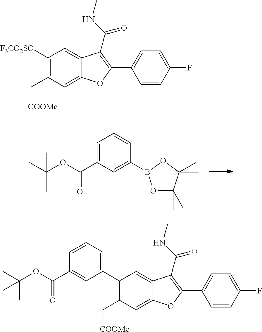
C1(C2=CC=CC(C(OC(C)(C)C)=O)=C2)=C(C[COOMe])C=C2C(=C1)C(C(=O)NC)=C(C1=CC=C(F)C=C1)O2.C1([F3CO2SO])=C(C[COOMe])C=C2C(=C1)C(C(=O)NC)=C(C1=CC=C(F)C=C1)O2.C1=C(C(OC(C)(C)C)=O)C=C(B2OC(C)(C)C(C)(C)O2)C=C1
